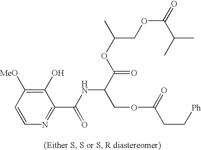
C1=CC([MeO])=C(O)C(C(=O)NC(COC(CC[Ph])=O)C(=O)OC(COC(=O)C(C)C)C)=N1
